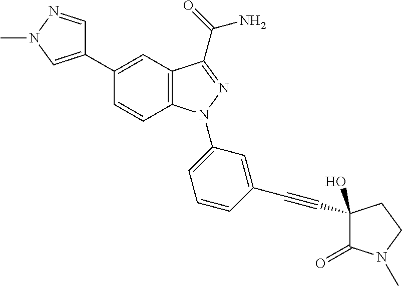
C12=C(C(C(=O)N)=NN1C1=CC=CC(C#CC3(O)C(=O)N(C)CC3)=C1)C=C(C1=CN(C)N=C1)C=C2
